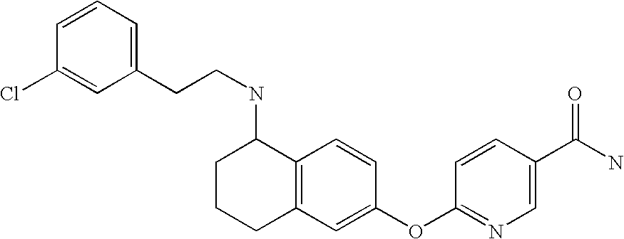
C1=CC(OC2=CC3=C(C=C2)C(NCCC2=CC=CC(Cl)=C2)CCC3)=NC=C1C(N)=O
